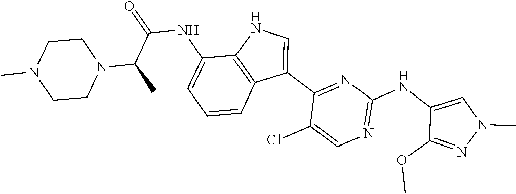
N1=C(NC2=CN(C)N=C2OC)N=C(C2=CNC3=C2C=CC=C3NC(=O)C(C)N2CCN(C)CC2)C(Cl)=C1
